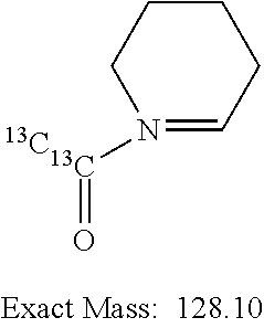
N1([13C]=O)=CCCCC1.[13C]
